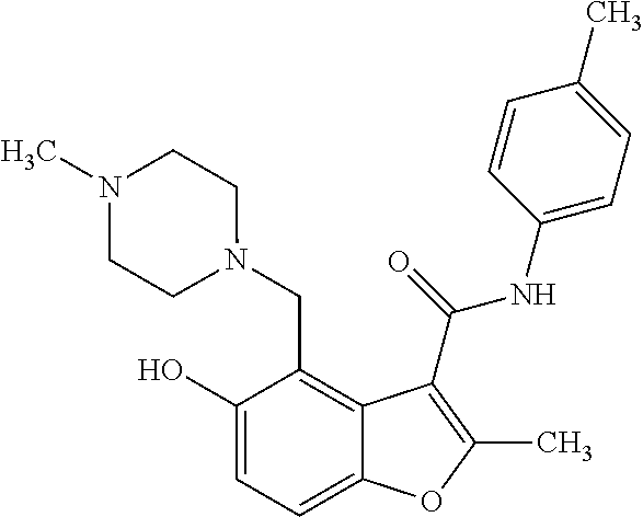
C1(O)=CC=C2C(=C1CN1CCN(C)CC1)C(C(=O)NC1=CC=C(C)C=C1)=C(C)O2
